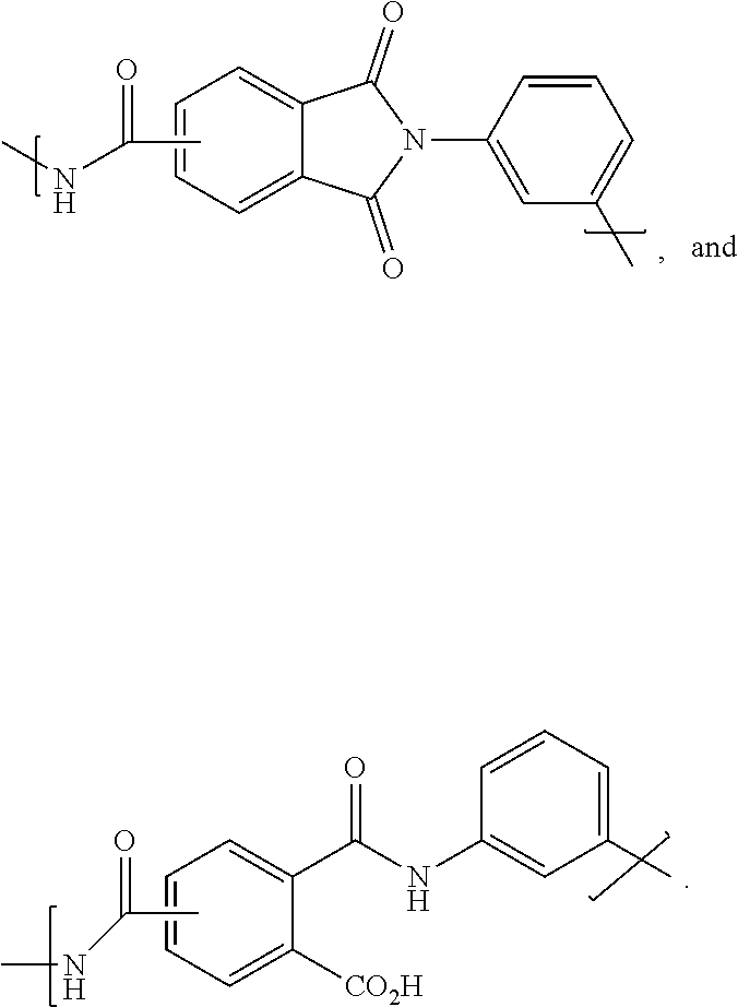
CC(=O)NC.C1=CC=C2C(=C1)C(=O)N(C1=CC(C)=CC=C1)C2=O.CNC(C)=O.C1=CC=C([CO2H])C(C(NC2=CC(C)=CC=C2)=O)=C1
